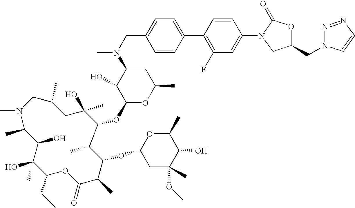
N1(C)CC(C)CC(O)(C)C(OC2OC(C)CC(N(C)CC3=CC=C(C4=C(F)C=C(N5C(=O)OC(CN6N=NC=C6)C5)C=C4)C=C3)C2O)C(C)C(OC2CC(C)(OC)C(O)C(C)O2)C(C)C(=O)OC(CC)C(O)(C)C(O)C1C
